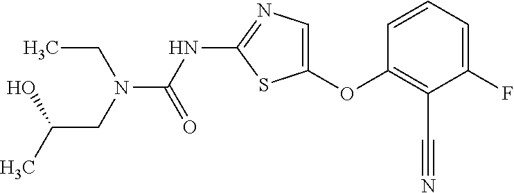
C1=CC=C(F)C(C#N)=C1OC1=CN=C(NC(=O)N(CC(C)O)CC)S1
